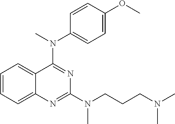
C1=CC=C2C(=C1)C(N(C)C1=CC=C(OC)C=C1)=NC(N(CCCN(C)C)C)=N2
